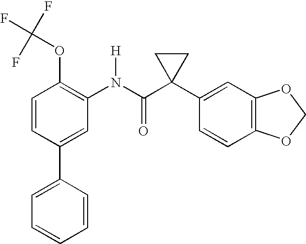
C1=CC(C2=CC=CC=C2)=CC(N(C(C2(C3=CC4=C(C=C3)OCO4)CC2)=O)[H])=C1OC(F)(F)F
